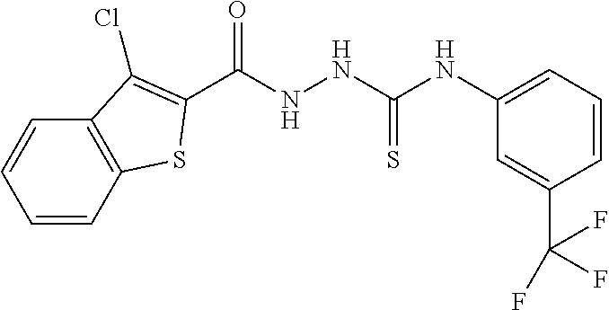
C1=CC2=C(C=C1)C(Cl)=C(C(NNC(=S)NC1=CC=CC(C(F)(F)F)=C1)=O)S2
